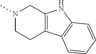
N1(C)CCC2=C(C1)NC1=C2C=CC=C1
